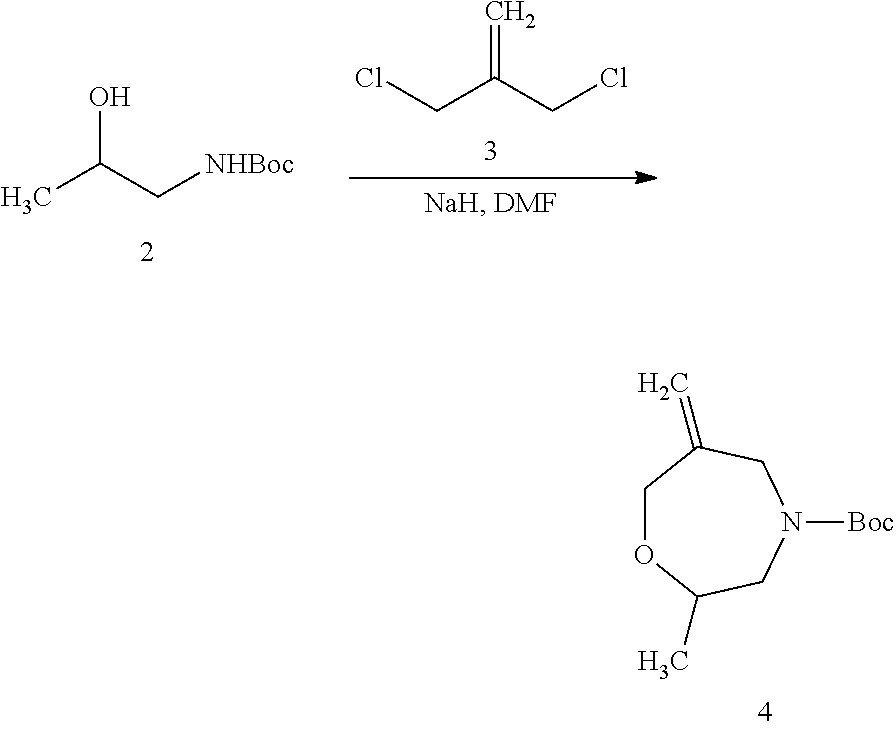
OC(C[NHBoc])C.C=C(CCl)CCl.C1OC(C)CN([Boc])CC1=C
